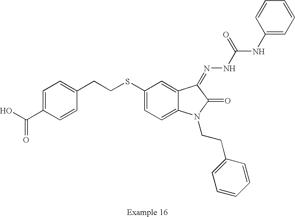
C1=C(C(O)=O)C=CC(CCSC2=CC=C3C(=C2)C(=NNC(NC2=CC=CC=C2)=O)C(=O)N3CCC2=CC=CC=C2)=C1
